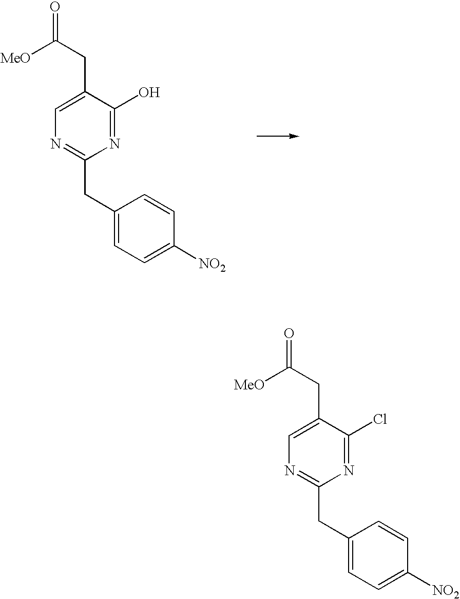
C1=C(CC(=O)[MeO])C(O)=NC(CC2=CC=C([NO2])C=C2)=N1.C1=C(CC(=O)[MeO])C(Cl)=NC(CC2=CC=C([NO2])C=C2)=N1
